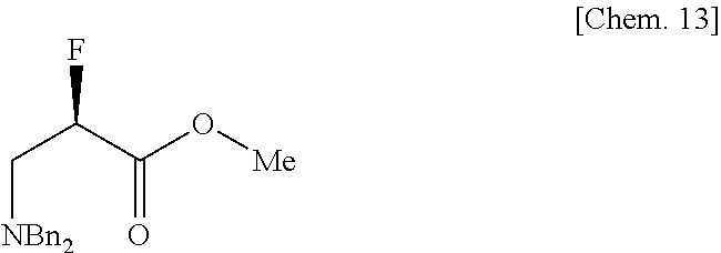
[NBn2]CC(F)C(O[Me])=O
